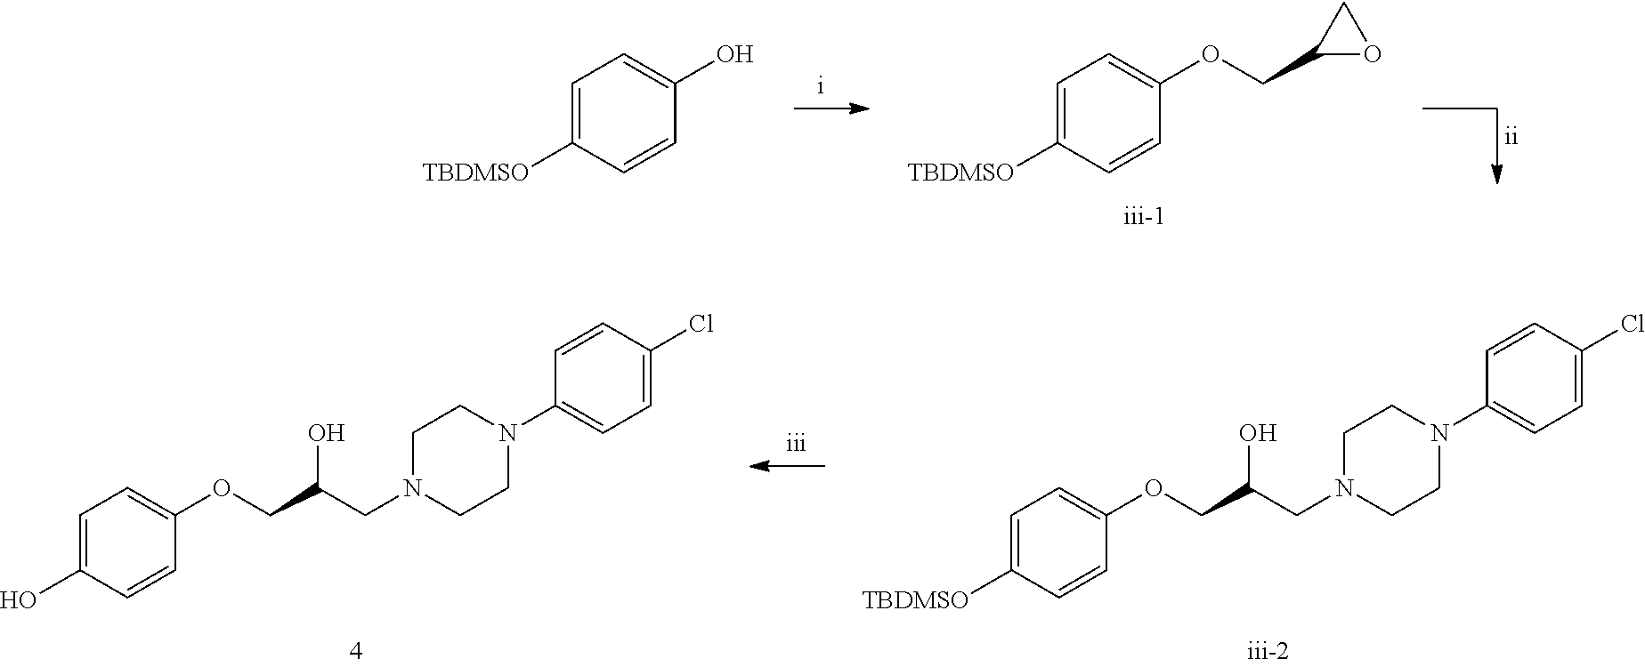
C1=C([TBDMSO])C=CC(OCC2OC2)=C1.C1=C([TBDMSO])C=CC(O)=C1.C1=C([TBDMSO])C=CC(OCC(CN2CCN(C3=CC=C(Cl)C=C3)CC2)O)=C1.C1=C(O)C=CC(OCC(CN2CCN(C3=CC=C(Cl)C=C3)CC2)O)=C1
